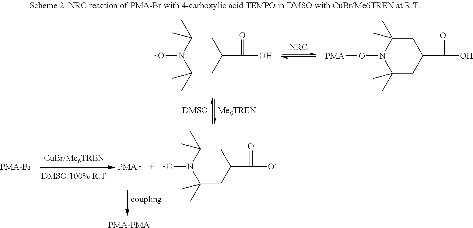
C1C(C)(C)N(O)C(C)(C)CC1C(=O)O.[PMA-Br].[PMA-PMA].C1C(C)(C)N(O)C(C)(C)CC1C(=O)[O-].C1C(C)(C)N(O[PMA])C(C)(C)CC1C(=O)O
